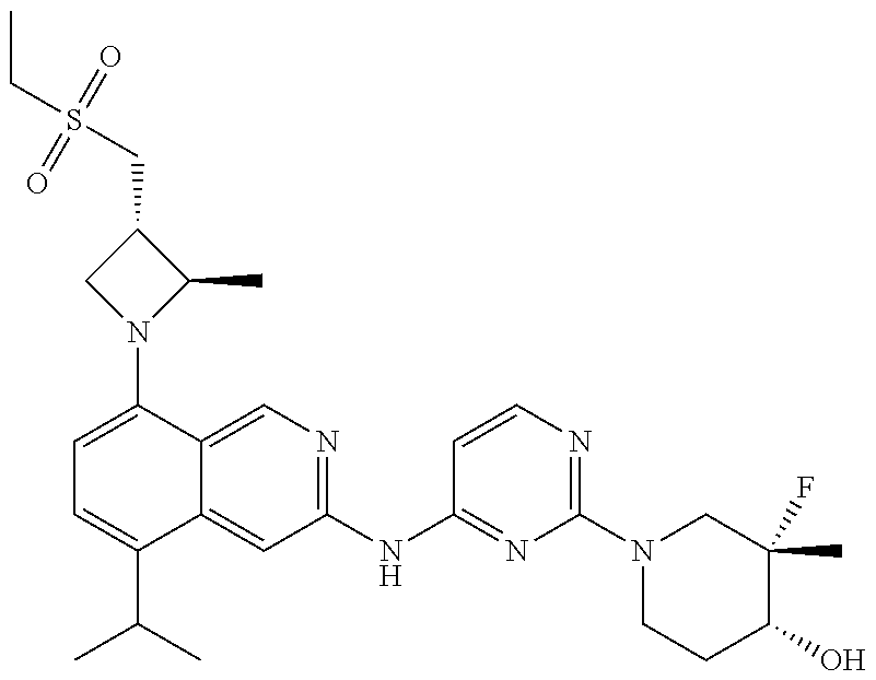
C1=C(N2C(C)C(CS(CC)(=O)=O)C2)C2=CN=C(NC3=NC(N4CCC(O)C(C)(F)C4)=NC=C3)C=C2C(C(C)C)=C1
